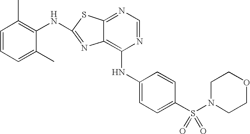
N1=CN=C2C(=C1NC1=CC=C(S(N3CCOCC3)(=O)=O)C=C1)N=C(NC1=C(C)C=CC=C1C)S2
